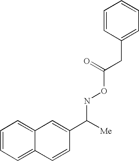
C1=CC=C2C(=C1)C=C(C([Me])NOC(CC1=CC=CC=C1)=O)C=C2
